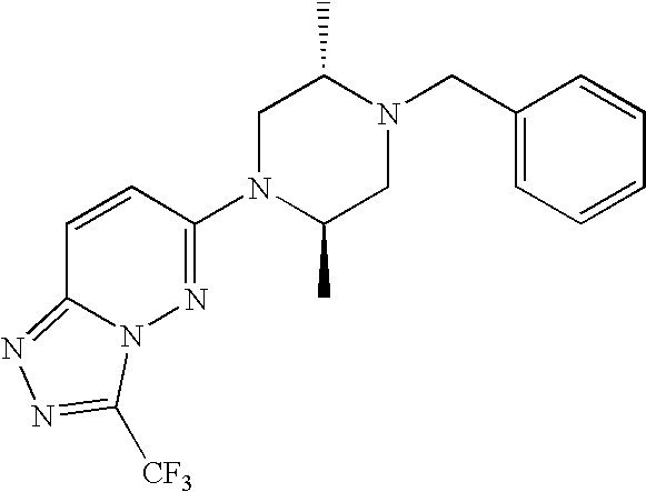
C1=CC(N2C(C)CN(CC3=CC=CC=C3)C(C)C2)=NN2C1=NN=C2[CF3]
